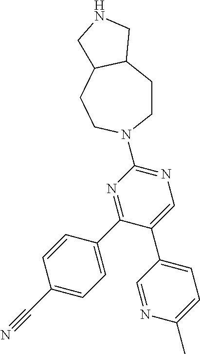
N1=C(C2=CC=C(C#N)C=C2)C(C2=CC=C(C)N=C2)=CN=C1N1CCC2C(CC1)CNC2
